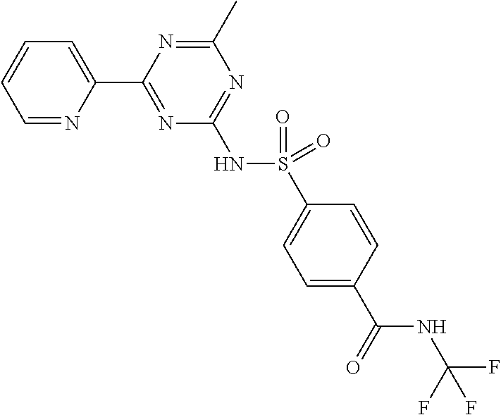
C1=NC(C2=NC(NS(=O)(C3=CC=C(C(=O)NC(F)(F)F)C=C3)=O)=NC(C)=N2)=CC=C1
